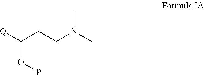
[Q]C(CCN(C)C)OP
